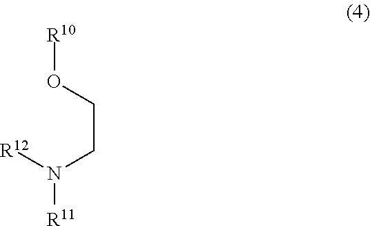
C(CO[R10])N([R11])[R12]
